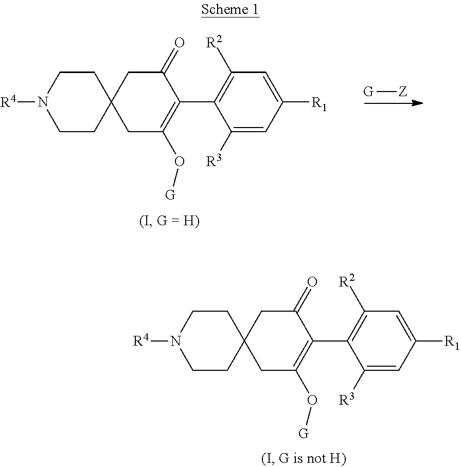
N1([R4])CCC2(CC1)CC(O[G])=C(C1=C([R2])C=C([R1])C=C1[R3])C(=O)C2.N1([R4])CCC2(CC1)CC(O[G])=C(C1=C([R2])C=C([R1])C=C1[R3])C(=O)C2.[G][Z]
